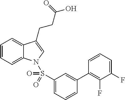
C1=CC=C2C(=C1)C(CCC(O)=O)=CN2S(C1=CC=CC(C2=C(F)C(F)=CC=C2)=C1)(=O)=O
